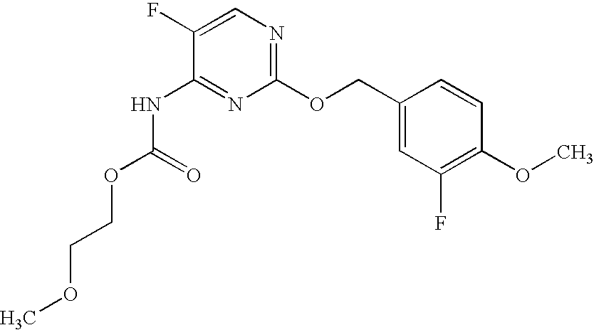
N(C1=NC(OCC2=CC(F)=C(OC)C=C2)=NC=C1F)C(OCCOC)=O
